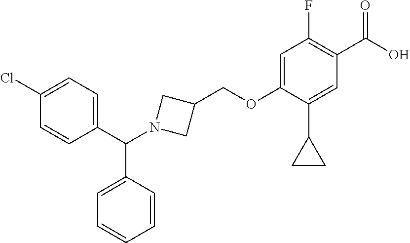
C1(F)=C(C(O)=O)C=C(C2CC2)C(OCC2CN(C(C3=CC=C(Cl)C=C3)C3=CC=CC=C3)C2)=C1
